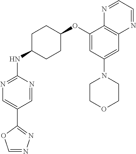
C1(OC2CCC(NC3=NC=C(C4=NN=CO4)C=N3)CC2)=CC(N2CCOCC2)=CC2=C1N=CC=N2
